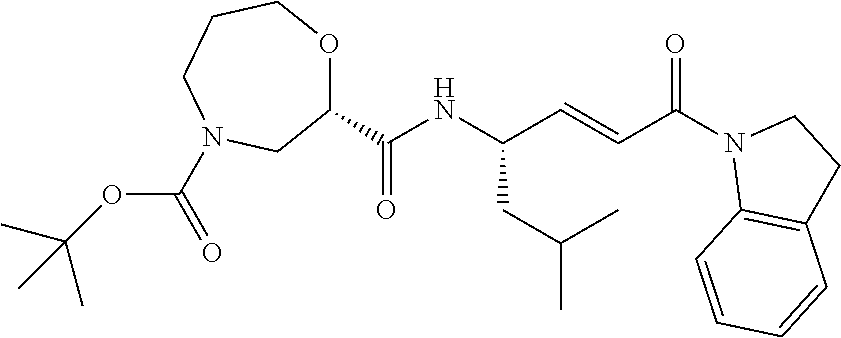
C(NC(C=CC(N1C2=C(CC1)C=CC=C2)=O)CC(C)C)(=O)C1OCCCN(C(=O)OC(C)(C)C)C1
